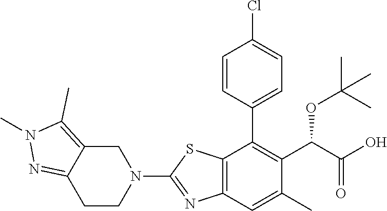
N1(C2=NC3=C(S2)C(C2=CC=C(Cl)C=C2)=C(C(OC(C)(C)C)C(=O)O)C(C)=C3)CC2=C(C)N(C)N=C2CC1
